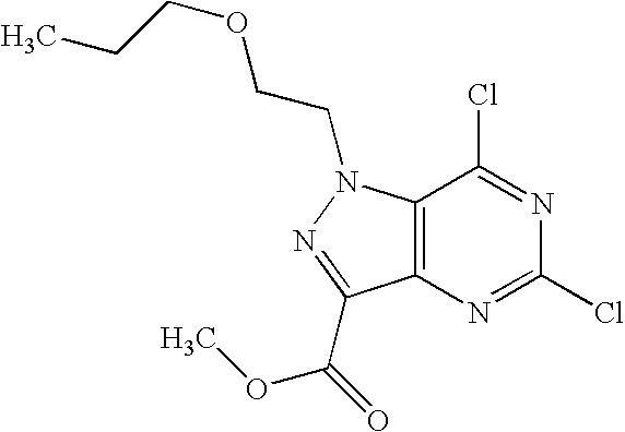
C12=C(C(Cl)=NC(Cl)=N1)N(CCOCCC)N=C2C(=O)OC
